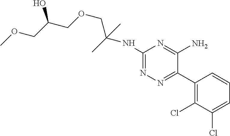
C1(NC(COCC(COC)O)(C)C)=NN=C(C2=C(Cl)C(Cl)=CC=C2)C(N)=N1
